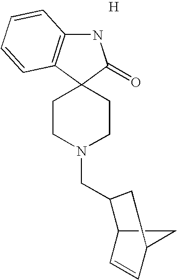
N1C2=C(C3(C1=O)CCN(CC1C4C=CC(C4)C1)CC3)C=CC=C2.[H]
